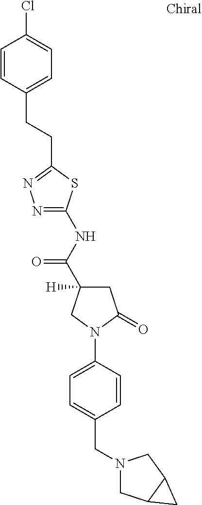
C1=CC(CCC2=NN=C(NC(=O)C3([H])CC(=O)N(C4=CC=C(CN5CC6C(C5)C6)C=C4)C3)S2)=CC=C1Cl
